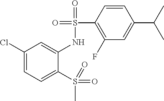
C1(Cl)=CC=C(S(=O)(C)=O)C(NS(=O)(=O)C2=C(F)C=C(C(C)C)C=C2)=C1
